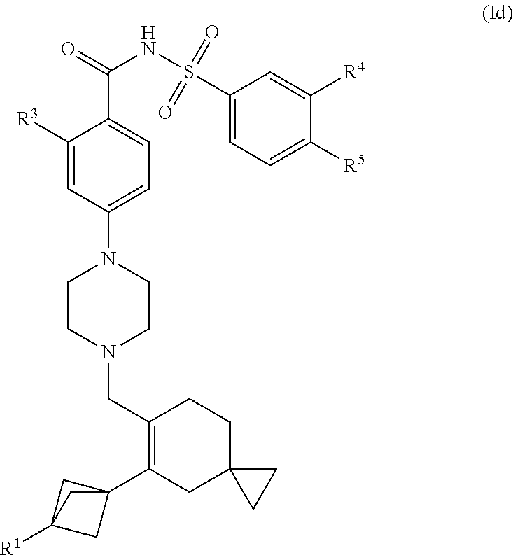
C1([R3])=CC(N2CCN(CC3=C(C45CC([R1])(C4)C5)CC4(CC3)CC4)CC2)=CC=C1C(=O)NS(C1=CC=C([R5])C([R4])=C1)(=O)=O
